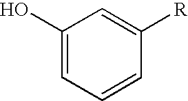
C1(O)=CC=CC([R])=C1
